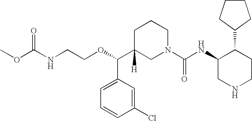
O(C(C1([H])CN(C(NC2C(C3CCCC3)CCNC2)=O)CCC1)C1=CC=CC(Cl)=C1)CCNC(OC)=O
